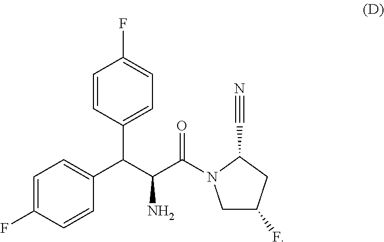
C1=C(F)C=CC(C(C(N)C(=O)N2CC(F)CC2C#N)C2=CC=C(F)C=C2)=C1
